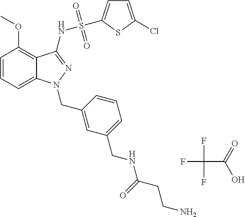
C1=CC=C2C(=C1OC)C(NS(=O)(=O)C1=CC=C(Cl)S1)=NN2CC1=CC(CNC(CCN)=O)=CC=C1.FC(F)(F)C(=O)O
